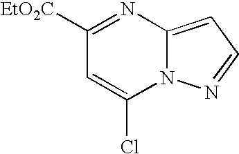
[EtO2C]C1=NC2=CC=NN2C(Cl)=C1
